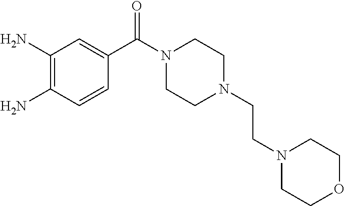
C1(N)=C(N)C=CC(C(N2CCN(CCN3CCOCC3)CC2)=O)=C1
